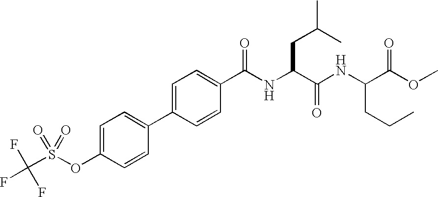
C1=C(OS(=O)(=O)C(F)(F)F)C=CC(C2=CC=C(C(=O)NC(C(NC(C(OC)=O)CCC)=O)CC(C)C)C=C2)=C1
